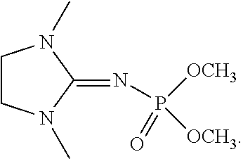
C1CN(C)C(=NP([OCH3])([OCH3])=O)N1C
